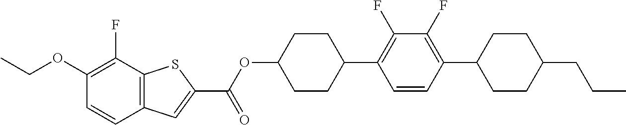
CCOC1=C(F)C2=C(C=C1)C=C(C(OC1CCC(C3=C(F)C(F)=C(C4CCC(CCC)CC4)C=C3)CC1)=O)S2
